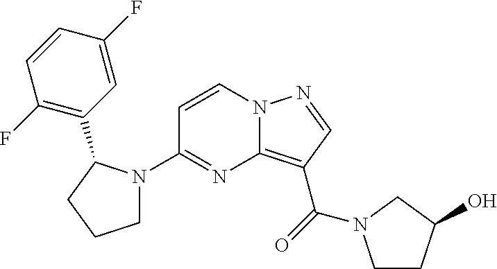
C12=C(C(=O)N3CCC(O)C3)C=NN1C=CC(N1CCCC1C1=C(F)C=CC(F)=C1)=N2
